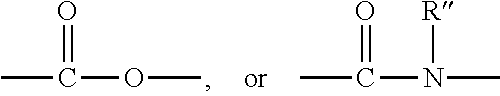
CC(OC)=O.CC(N(C)[R])=O
